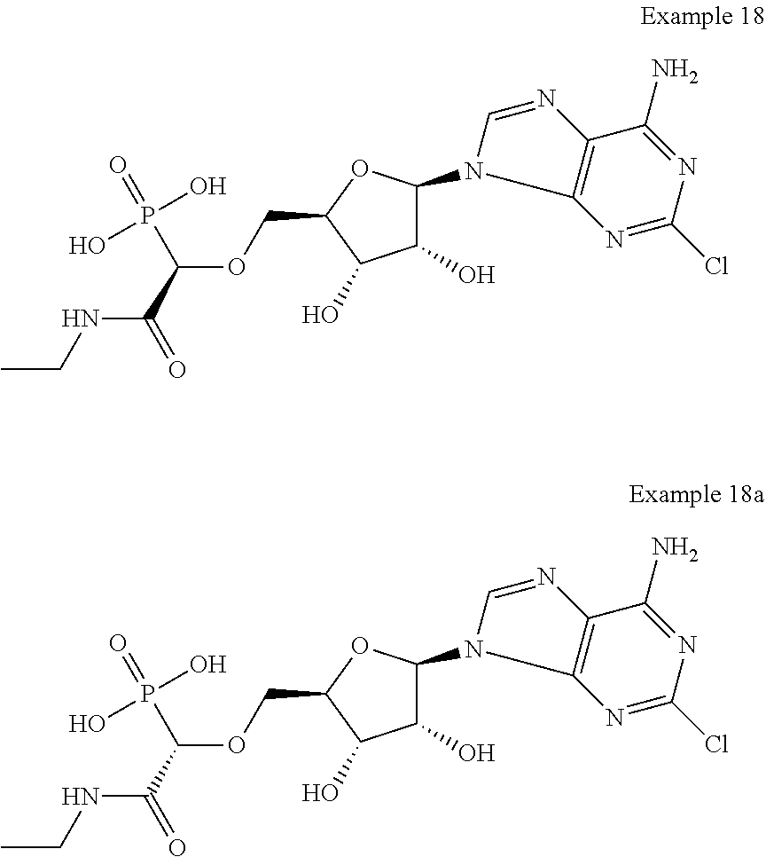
CCNC(=O)C(OCC1C(O)C(O)C(N2C3=C(C(N)=NC(Cl)=N3)N=C2)O1)P(=O)(O)O.CCNC(=O)C(OCC1C(O)C(O)C(N2C3=C(C(N)=NC(Cl)=N3)N=C2)O1)P(=O)(O)O
